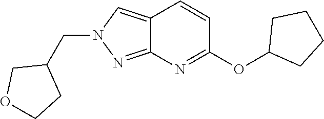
C12=CN(CC3COCC3)N=C1N=C(OC1CCCC1)C=C2
